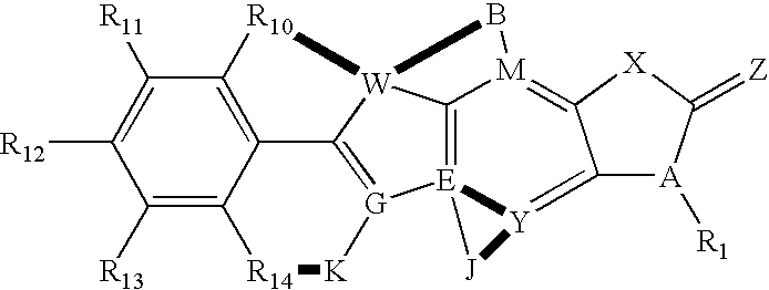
C1([R13])=C2C3=C(C([R11])=C1[R12])[R10][W]14C5=[E]6([G](=C31)[K][R14]2)[Y](=C1[A]([R1])C(=[Z])[X]C1=[M]5B4)[J]6
